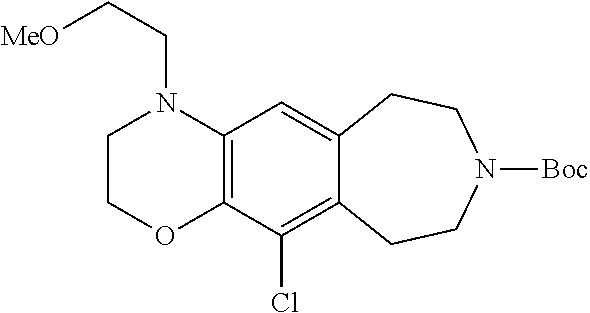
C12=C(C=C3C(=C1Cl)CCN([Boc])CC3)N(CC[MeO])CCO2
